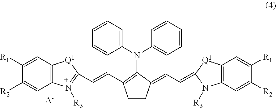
[A-].C12=C(C=C([R1])C([R2])=C1)[Q1]C(C=CC1=C(N(C3=CC=CC=C3)C3=CC=CC=C3)C(=CC=C3[Q1]C4=C(N3[R3])C=C([R2])C([R1])=C4)CC1)=N2[R3]
